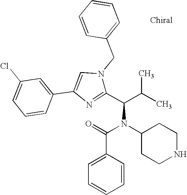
C1(C(C(C)C)N(C2CCNCC2)C(=O)C2=CC=CC=C2)=NC(C2=CC(Cl)=CC=C2)=CN1CC1=CC=CC=C1
